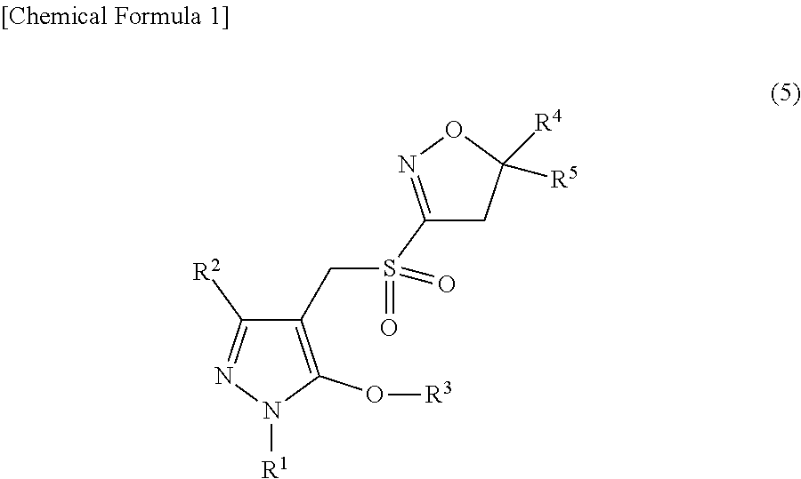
N1=C(S(CC2=C(O[R3])N([R1])N=C2[R2])(=O)=O)CC([R4])([R5])O1
